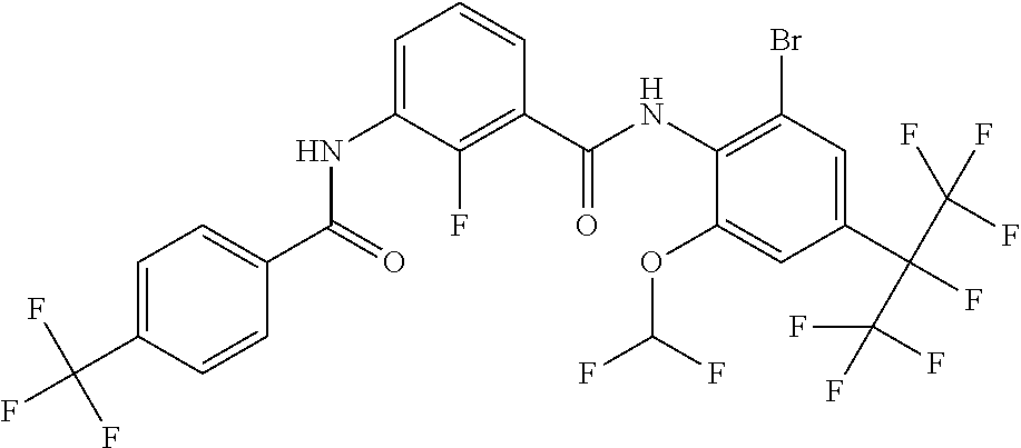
C1=C(C(F)(F)F)C=CC(C(=O)NC2=CC=CC(C(NC3=C(Br)C=C(C(C(F)(F)F)(C(F)(F)F)F)C=C3OC(F)F)=O)=C2F)=C1
